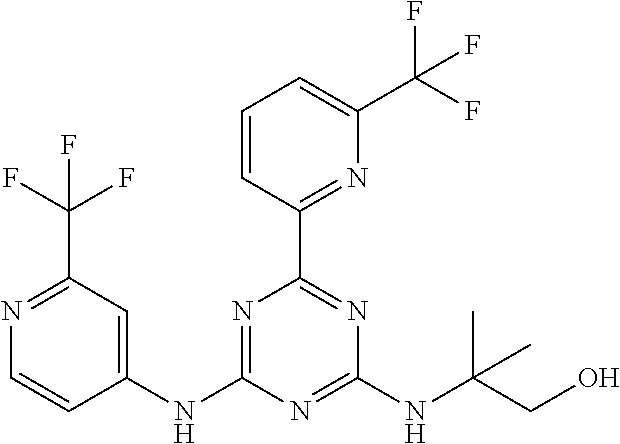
C1(NC2=NC(C3=NC(C(F)(F)F)=CC=C3)=NC(NC(CO)(C)C)=N2)=CC(C(F)(F)F)=NC=C1
